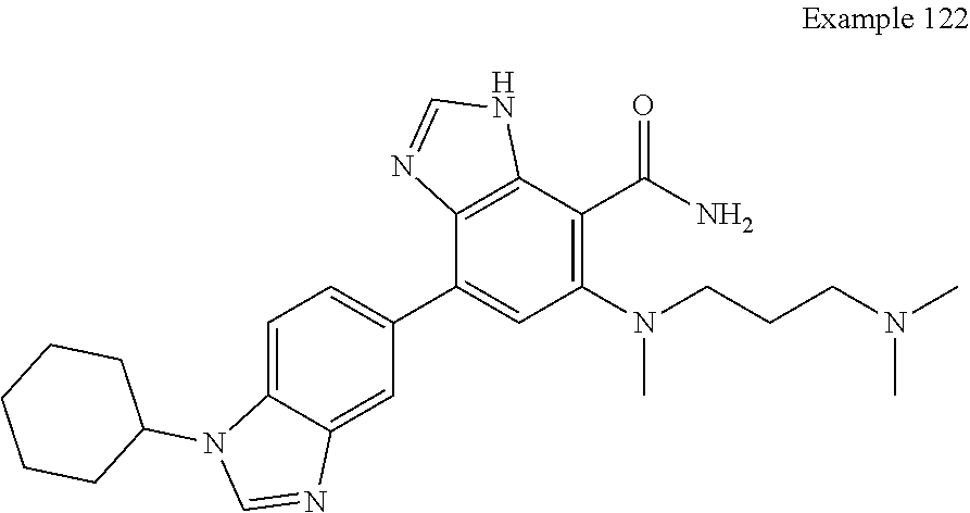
C1=C2C(=CC(C3=CC(N(CCCN(C)C)C)=C(C(N)=O)C4=C3N=CN4)=C1)N=CN2C1CCCCC1
